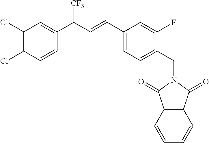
C1(Cl)=C(Cl)C=CC(C(C=CC2=CC=C(CN3C(=O)C4=C(C3=O)C=CC=C4)C(F)=C2)[CF3])=C1
